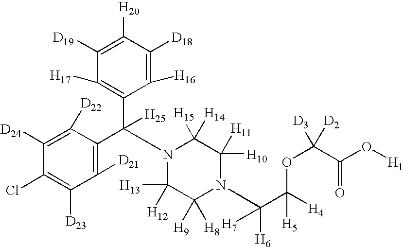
C1([D24])=C([D22])C(C(C2=C([H17])C([D19])=C([H20])C([D18])=C2[H16])([H25])N2C([H13])([H12])C([H9])([H8])N(C(C([H4])(OC([D2])([D3])C(O[H1])=O)[H5])([H6])[H7])C([H10])([H11])C2([H15])[H14])=C([D21])C([D23])=C1Cl
